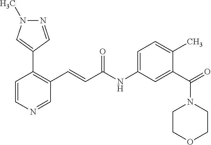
N1=CC(C2=C(C=CC(NC3=CC=C(C)C(C(N4CCOCC4)=O)=C3)=O)C=NC=C2)=CN1C
